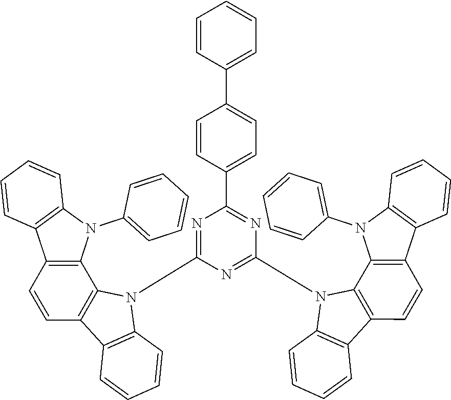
C1=CC(C2=CC=C(C3=NC(N4C5=C(C6=C4C4=C(C=C6)C6=C(N4C4=CC=CC=C4)C=CC=C6)C=CC=C5)=NC(N4C5=C(C6=C4C4=C(C=C6)C6=C(N4C4=CC=CC=C4)C=CC=C6)C=CC=C5)=N3)C=C2)=CC=C1
